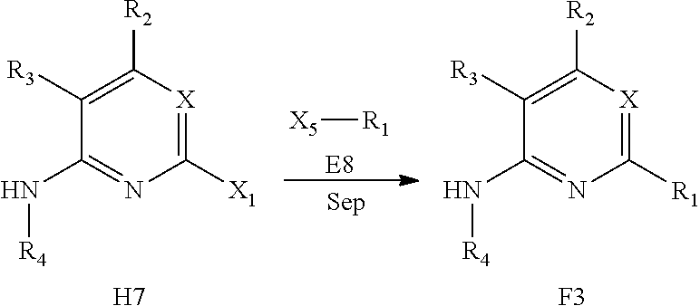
[X5][R1].[E8].C1([X1])=[X]C([R2])=C([R3])C(N[R4])=N1.[H7].C1([R1])=[X]C([R2])=C([R3])C(N[R4])=N1.[F3]
